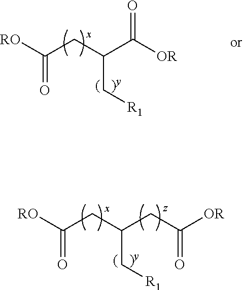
[RO]C(CC(C([OR])=O)C[R1])=O.[RO]C(CC(CC([OR])=O)C[R1])=O
